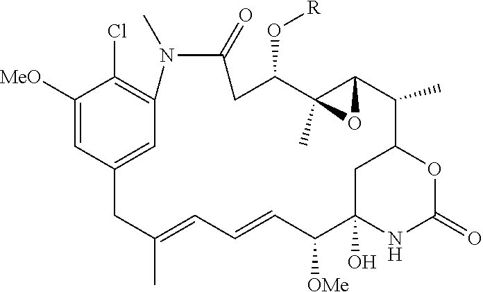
C1([MeO])=CC2=CC(=C1Cl)N(C)C(=O)CC(O[R])C1(C)C(C(C)C3OC(=O)NC(O)(C([OMe])C=CC=C(C)C2)C3)O1
